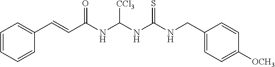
C1=CC=CC(C=CC(NC(NC(NCC2=CC=C([OCH3])C=C2)=S)[CCl3])=O)=C1
